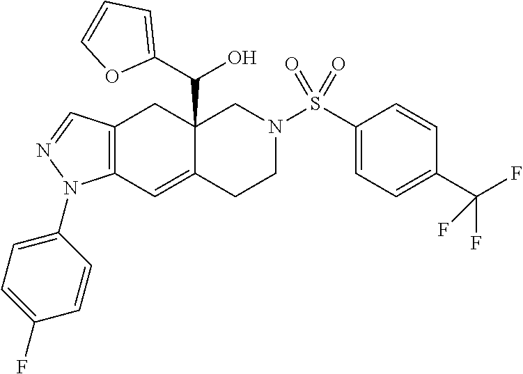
C12=C(C=C3C(C(C4=CC=CO4)O)(C1)CN(S(C1=CC=C(C(F)(F)F)C=C1)(=O)=O)CC3)N(C1=CC=C(F)C=C1)N=C2
